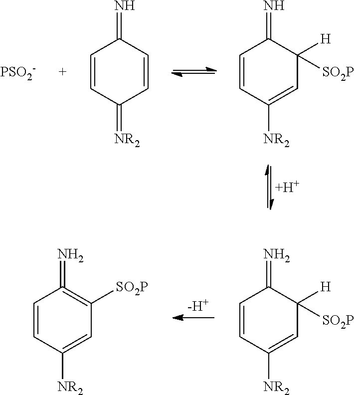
C1=CC(=[NR2])C=CC1=N.[PSO2-].C1=CC([NR2])=CC([H])([SO2P])C1=N.[H].[-H+].C1=CC([NR2])=CC([H])([SO2P])C1=N.C1=CC([NR2])=CC([SO2P])=C1=N
